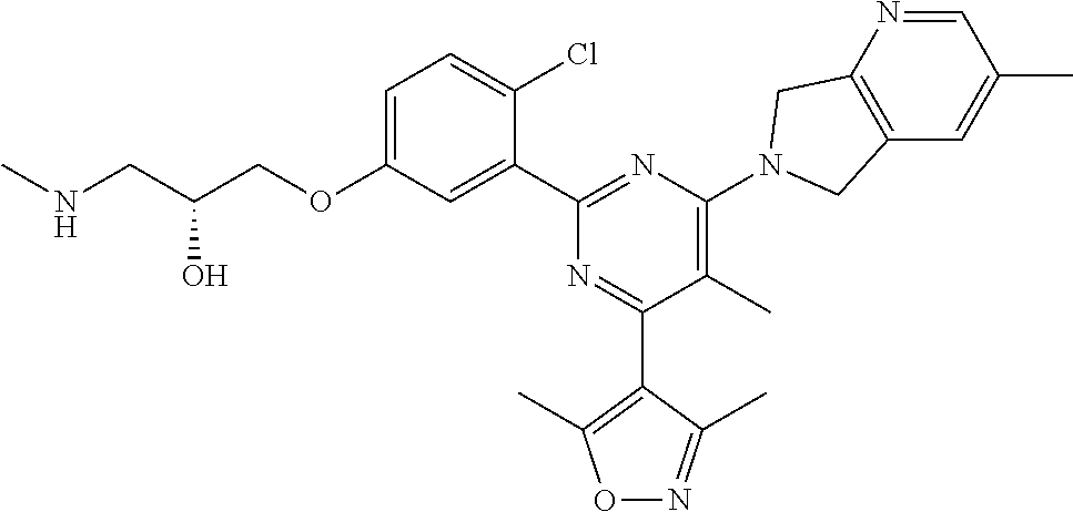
C1=C(OCC(CNC)O)C=C(C2=NC(N3CC4=C(C=C(C)C=N4)C3)=C(C)C(C3=C(C)ON=C3C)=N2)C(Cl)=C1
